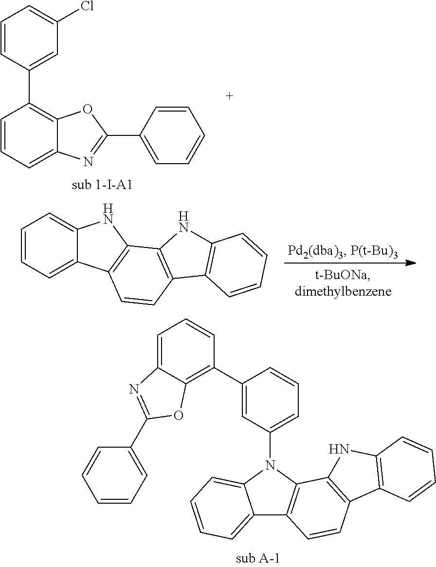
C12=CC=CC=C1N(C1=CC=CC(C3=C4C(=CC=C3)N=C(C3=CC=CC=C3)O4)=C1)C1=C2C=CC2=C1NC1=C2C=CC=C1.C1=CC=C2C(=C1C1=CC(Cl)=CC=C1)OC(C1=CC=CC=C1)=N2.[sub 1-I-A1].C1=CC=C2C(=C1)NC1=C2C=CC2=C1NC1=C2C=CC=C1
